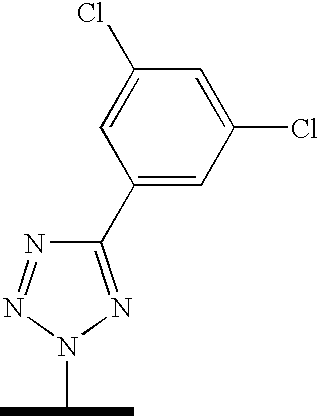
C1(C2=CC(Cl)=CC(Cl)=C2)=NN(C(C)C)N=N1
